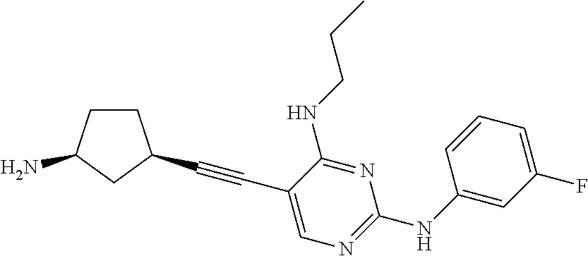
C1CC(N)CC1C#CC1=CN=C(NC2=CC(F)=CC=C2)N=C1NCCC
